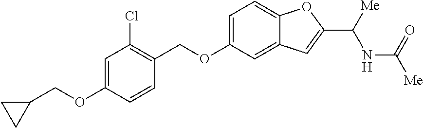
C1=C(OCC2CC2)C=CC(COC2=CC=C3C(=C2)C=C(C([Me])NC(=O)[Me])O3)=C1Cl
